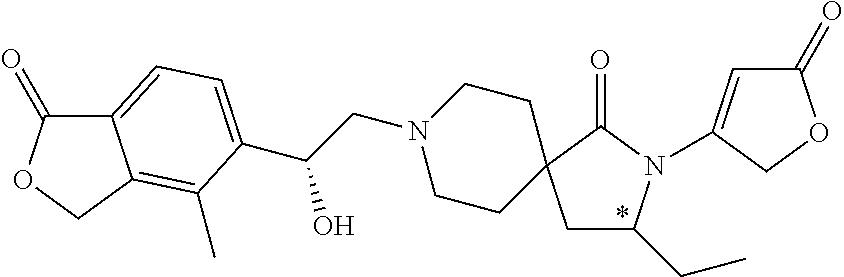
C1C(CC)N(C2=CC(=O)OC2)C(=O)C12CCN(CC(O)C1=CC=C3C(=O)OCC3=C1C)CC2
